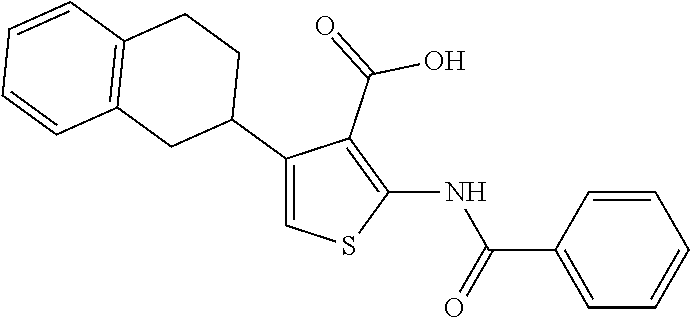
C1(C2CCC3=C(C2)C=CC=C3)=CSC(NC(C2=CC=CC=C2)=O)=C1C(=O)O
